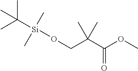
CC(C)(C(OC)=O)CO[Si](C(C)(C)C)(C)C
